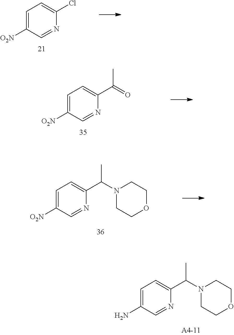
C1=C([O2N])C=NC(Cl)=C1.C1=C([O2N])C=NC(C(C)=O)=C1.C1=C([O2N])C=NC(C(C)N2CCOCC2)=C1.C1=C(N)C=NC(C(C)N2CCOCC2)=C1
